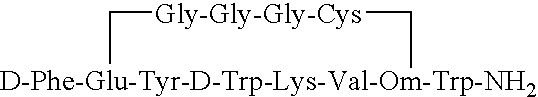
C1[D-Phe-Glu-Tyr-D-Trp-Lys-Val-Om-Trp-NH2]C[Gly-Gly-Gly-Cys]1
